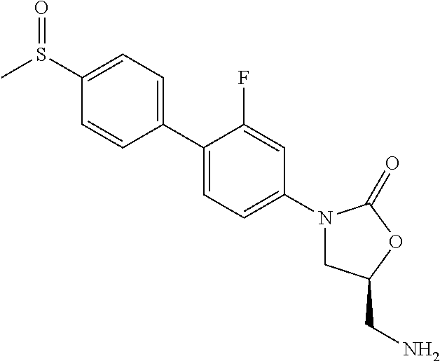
C1(S(C)=O)=CC=C(C2=CC=C(N3CC(CN)OC3=O)C=C2F)C=C1
